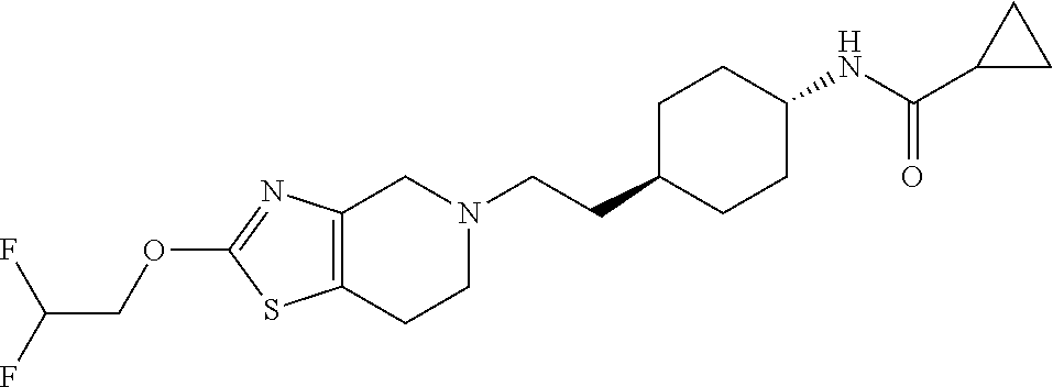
C(CC1CCC(NC(C2CC2)=O)CC1)N1CC2=C(CC1)SC(OCC(F)F)=N2
